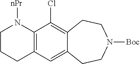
C1CCC2=C(C(Cl)=C3C(=C2)CCN([Boc])CC3)N1[nPr]
